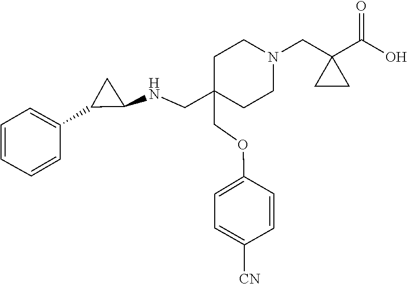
C(OC1=CC=C([CN])C=C1)C1(CNC2C(C3=CC=CC=C3)C2)CCN(CC2(C(O)=O)CC2)CC1
